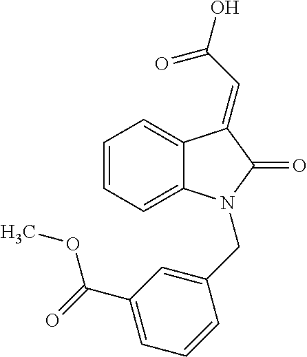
C12=CC=CC=C1N(CC1=CC(C(=O)OC)=CC=C1)C(=O)C2=CC(=O)O
